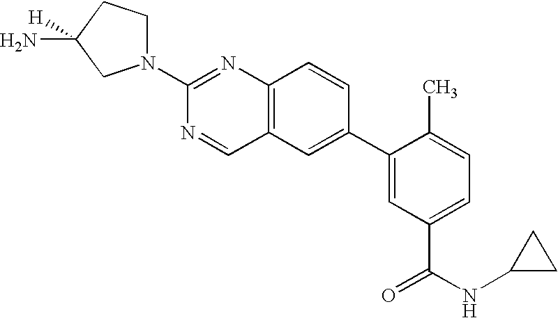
C12=C(C=C(C3=CC(C(NC4CC4)=O)=CC=C3C)C=C1)C=NC(N1CCC(N)([H])C1)=N2
